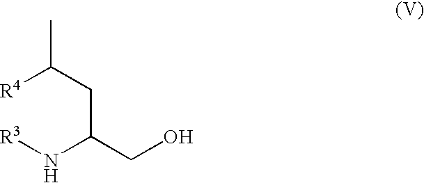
CC(CC(CO)N[R3])[R4]
